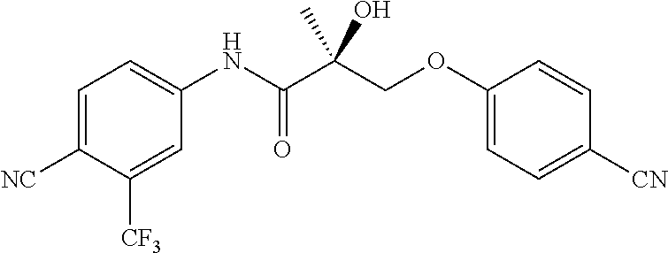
C1=C([NC])C([CF3])=CC(NC(C(COC2=CC=C([CN])C=C2)(C)O)=O)=C1
